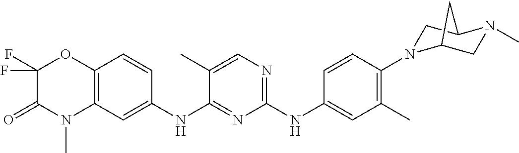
C1(NC2=CC(C)=C(N3CC4N(C)CC3C4)C=C2)=NC=C(C)C(NC2=CC3=C(C=C2)OC(F)(F)C(=O)N3C)=N1
